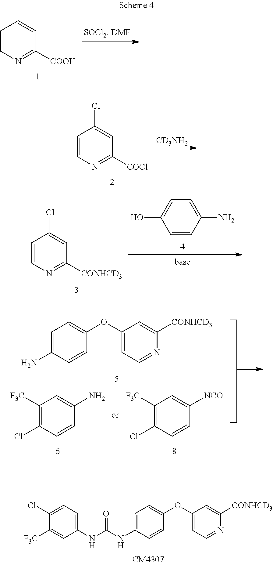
C1(Cl)=CC=C(NC(NC2=CC=C(OC3=CC=NC([CONHCD3])=C3)C=C2)=O)C=C1[F3C].C1=CN=C([COOH])C=C1.C1=CN=C([COCl])C=C1Cl.[CD3NH2].C1=CN=C([CONHCD3])C=C1Cl.C1=C(N)C=CC(O)=C1.C1=C(N)C=CC(OC2=CC=NC([CONHCD3])=C2)=C1.C1([F3C])=C(Cl)C=CC(N)=C1.C1([F3C])=C(Cl)C=CC([NCO])=C1
